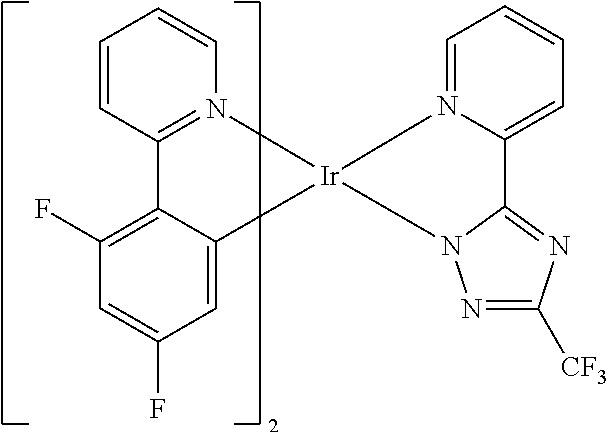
C1=CC2=N(C=C1)[Ir]1(C3=CC(F)=CC(F)=C23)N2=CC=CC=C2C2=NC([CF3])=NN21
